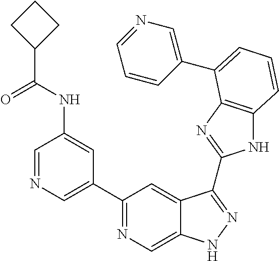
C1=NC=C(C2=NC=C3C(=C2)C(C2=NC4=C(N2)C=CC=C4C2=CN=CC=C2)=NN3)C=C1NC(C1CCC1)=O
